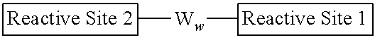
C[Ww]C
